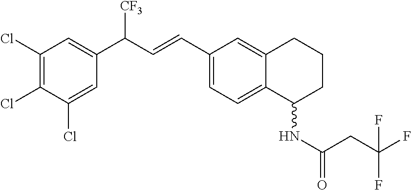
C12=CC=C(C=CC(C3=CC(Cl)=C(Cl)C(Cl)=C3)[CF3])C=C1CCCC2NC(=O)CC(F)(F)F
